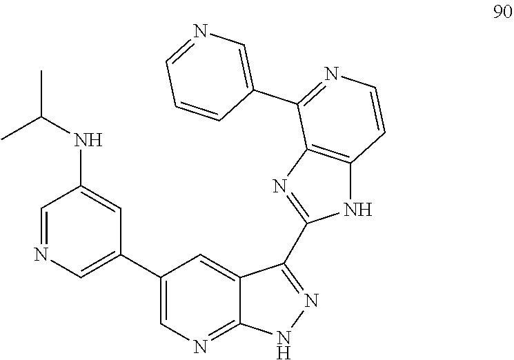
C1(C2=CN=CC(NC(C)C)=C2)=CN=C2C(=C1)C(C1=NC3=C(N1)C=CN=C3C1=CN=CC=C1)=NN2
